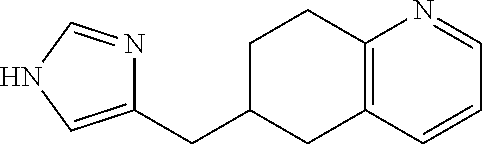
C1(CC2CC3=C(CC2)N=CC=C3)=CNC=N1
